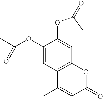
C12=C(OC(=O)C=C1C)C=C(OC(=O)C)C(OC(C)=O)=C2
